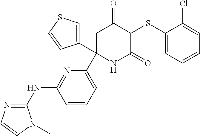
C1(SC2C(=O)CC(C3=CC=CC(NC4=NC=CN4C)=N3)(C3=CSC=C3)NC2=O)=CC=CC=C1Cl
